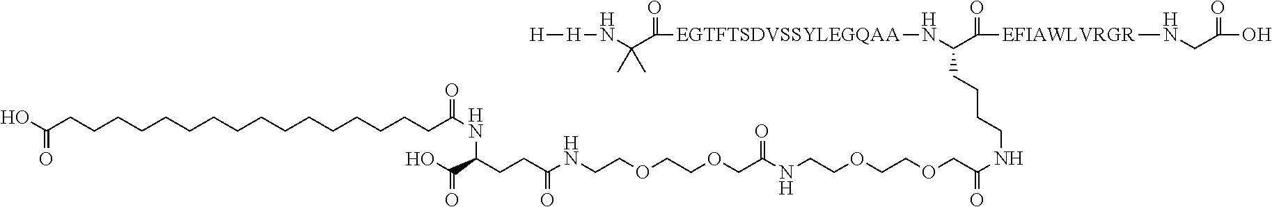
[H][H]NC(C([EGTFTSDVSSYLEGQAA]NC(C([EFIAWLVRGR]NCC(O)=O)=O)CCCCNC(=O)COCCOCCNC(COCCOCCNC(CCC(C(O)=O)NC(CCCCCCCCCCCCCCCCC(O)=O)=O)=O)=O)=O)(C)C
